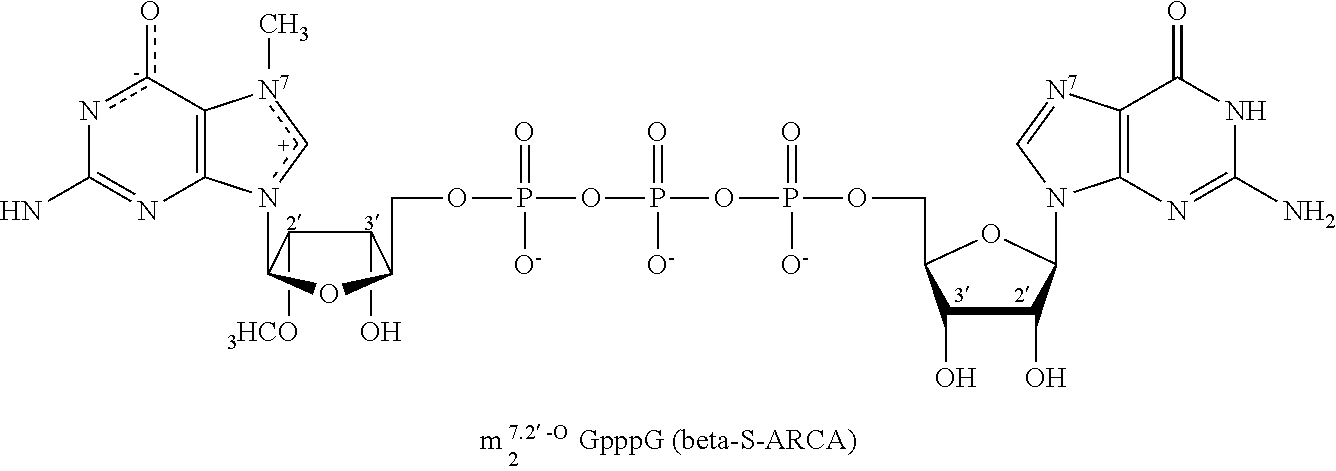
C1([3HCO])C(O)C(COP(OP(=O)([O-])OP(=O)([O-])OCC2C(O)C(O)C(N3C4=C([N7]=C3)C(=O)NC(N)=N4)O2)(=O)[O-])OC1n1[c+][N7](C)C2=C1N=C(N)n[c-]2o
